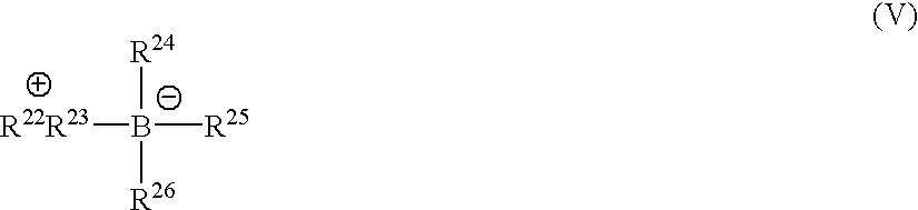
[B-]([R25])([R22R23])([R24])[R26]
